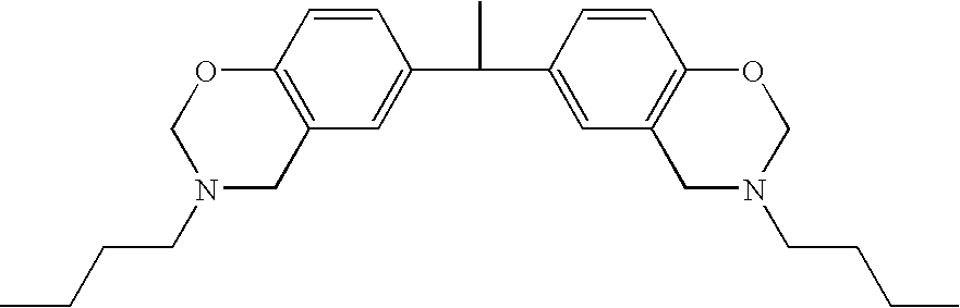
C12=C(CN(CCCC)CO1)C=C(C(C)C1=CC3=C(C=C1)OCN(CCCC)C3)C=C2
